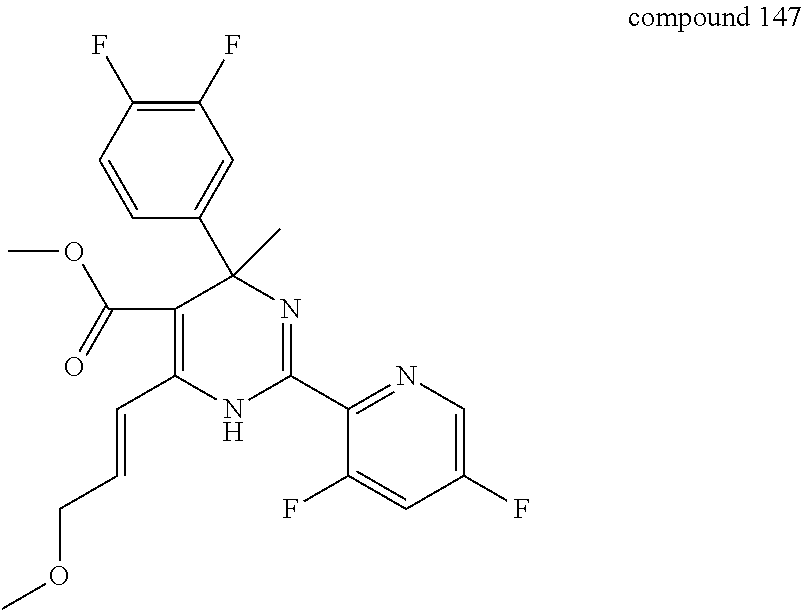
C1(C)(C2=CC(F)=C(F)C=C2)C(C(OC)=O)=C(C=CCOC)NC(C2=NC=C(F)C=C2F)=N1
